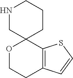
C12=C(SC=C1)C1(OCC2)CCCNC1
